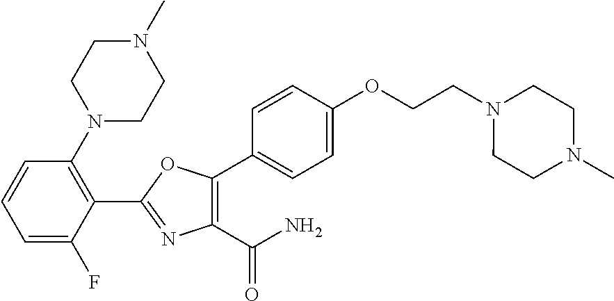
C1(C2=NC(C(=O)N)=C(C3=CC=C(OCCN4CCN(C)CC4)C=C3)O2)=C(N2CCN(C)CC2)C=CC=C1F
